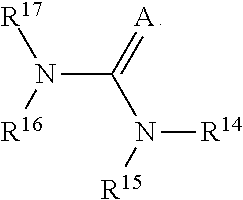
N([R17])([R16])C(=[A]C)N([R14])[R15]
